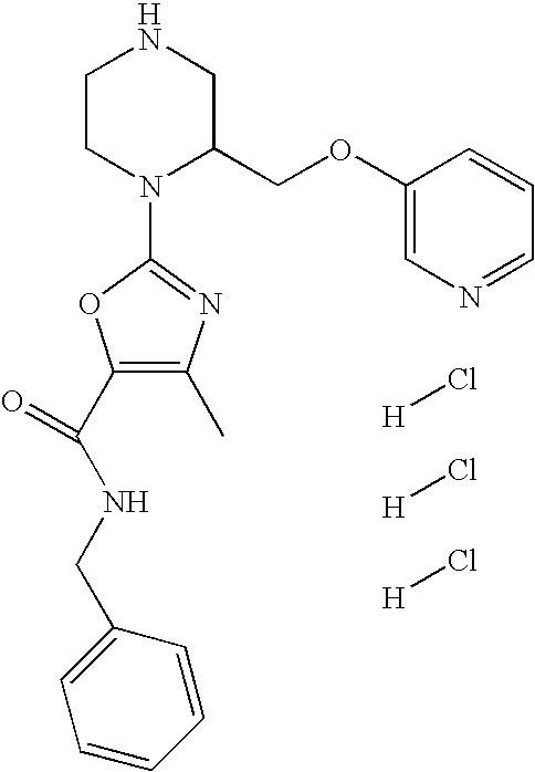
C1CN(C2=NC(C)=C(C(NCC3=CC=CC=C3)=O)O2)C(COC2=CN=CC=C2)CN1.[H]Cl.[H]Cl.[H]Cl
